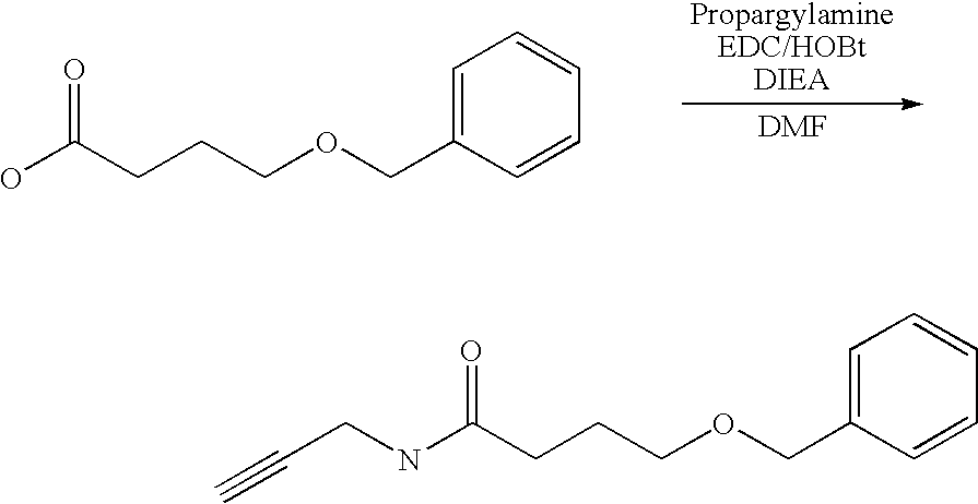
OC(CCCOCC1=CC=CC=C1)=O.N(C(CCCOCC1=CC=CC=C1)=O)CC#C
